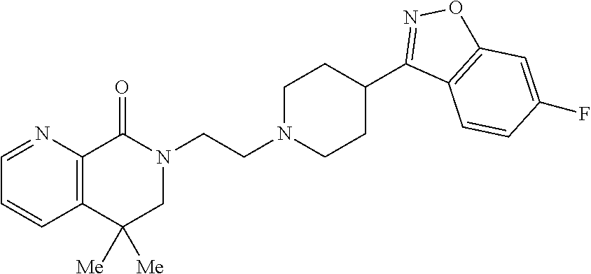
N1(CCN2CCC(C3=NOC4=C3C=CC(F)=C4)CC2)C(=O)C2=C(C([Me])([Me])C1)C=CC=N2
